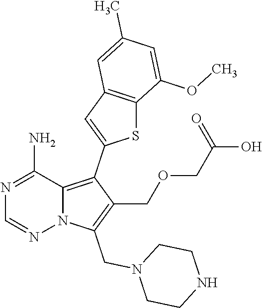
N1=C(N)C2=C(C3=CC4=C(S3)C(OC)=CC(C)=C4)C(COCC(O)=O)=C(CN3CCNCC3)N2N=C1
